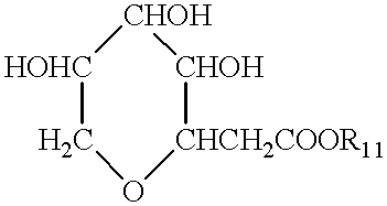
[HOHC]1CO[CHCH2COOR11][CHOH][CHOH]1
